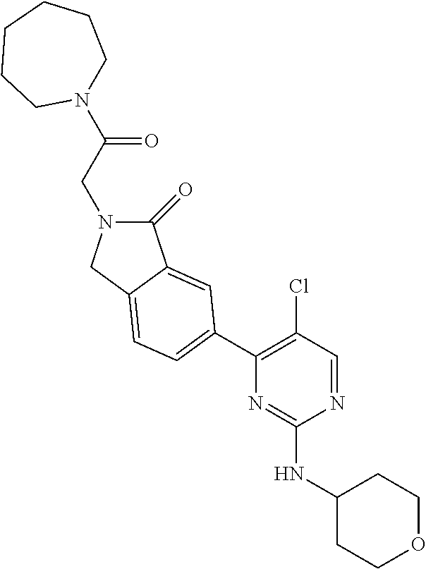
C(C(=O)N1CCCCCC1)N1C(=O)C2=CC(C3=C(Cl)C=NC(NC4CCOCC4)=N3)=CC=C2C1
